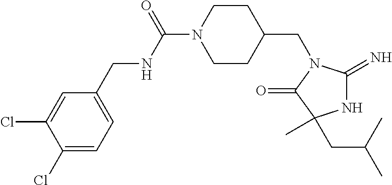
C1(CNC(N2CCC(CN3C(=N)NC(CC(C)C)(C)C3=O)CC2)=O)=CC=C(Cl)C(Cl)=C1
